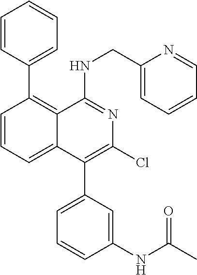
C1=CC(C2=C3C(=CC=C2)C(C2=CC=CC(NC(C)=O)=C2)=C(Cl)N=C3NCC2=CC=CC=N2)=CC=C1
